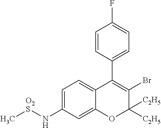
C1=C(N[O2S]C)C=C2C(=C1)C(C1=CC=C(F)C=C1)=C(Br)C([C2H5])([C2H5])O2
